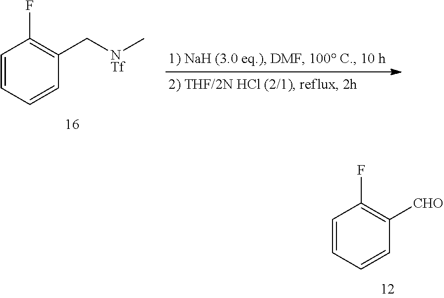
C1=CC(C[NTf]C)=C(F)C=C1.C1=CC([CHO])=C(F)C=C1
